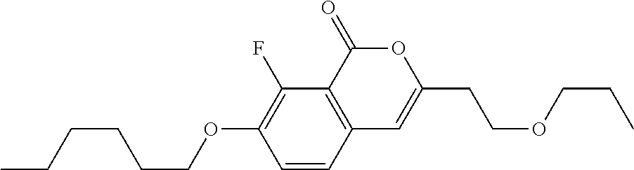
C1=CC2=C(C(F)=C1OCCCCCC)C(=O)OC(CCOCCC)=C2
